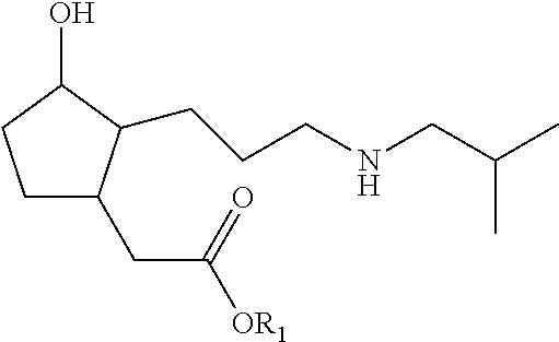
C1CC(O)C(CCCNCC(C)C)C1CC([OR1])=O
